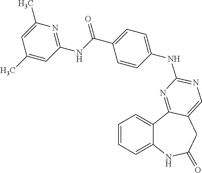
C1=CC=C2C(=C1)C1=NC(NC3=CC=C(C(=O)NC4=NC(C)=CC(C)=C4)C=C3)=NC=C1CC(=O)N2
